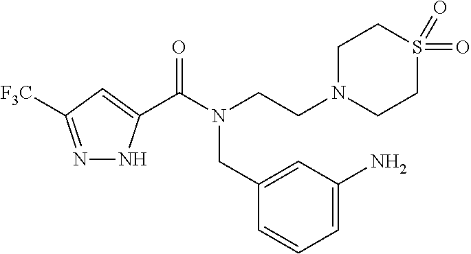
N1=C([F3C])C=C(C(N(CCN2CCS(=O)(=O)CC2)CC2=CC(N)=CC=C2)=O)N1
